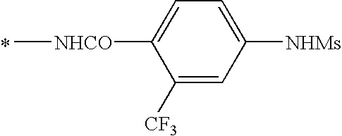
C[NHCO]C1=CC=C([NHMs])C=C1[CF3].*
